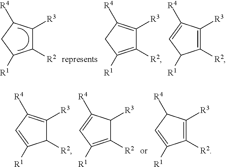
C1([R2])C([R3])C([R4])CC1[R1].C1([R2])=C([R1])CC([R4])=C1[R3].C1([R2])=C([R3])C([R4])=CC1[R1].C1([R2])=C([R1])C=C([R4])C1[R3].C1([R2])=C([R3])C([R4])C=C1[R1].C1([R2])C([R3])=C([R4])C=C1[R1]
